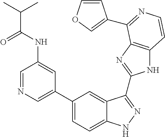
C1(C2=CN=CC(NC(=O)C(C)C)=C2)=CC=C2C(=C1)C(C1=NC3=C(N1)C=CN=C3C1=COC=C1)=NN2
